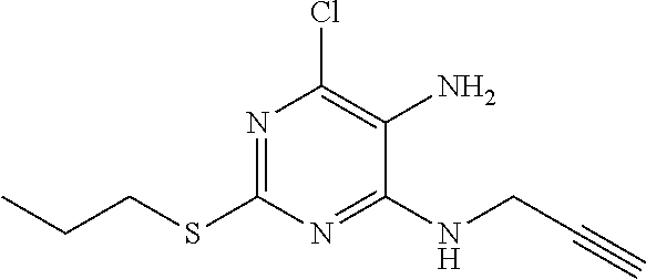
C(CC)SC1=NC(Cl)=C(N)C(NCC#C)=N1
